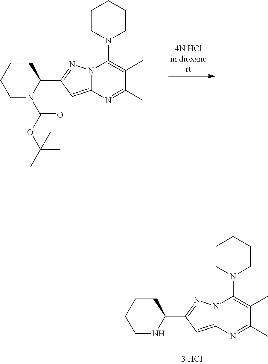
C1N(C(OC(C)(C)C)=O)C(C2=NN3C(=C2)N=C(C)C(C)=C3N2CCCCC2)CCC1.C1NC(C2=NN3C(=C2)N=C(C)C(C)=C3N2CCCCC2)CCC1
